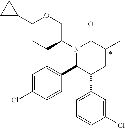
N1(C(CC)COCC2CC2)C(C2=CC=C(Cl)C=C2)C(C2=CC=CC(Cl)=C2)CC(C)C1=O
